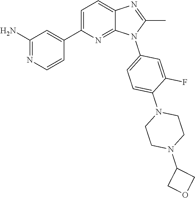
C1(C)=NC2=CC=C(C3=CC(N)=NC=C3)N=C2N1C1=CC=C(N2CCN(C3COC3)CC2)C(F)=C1
